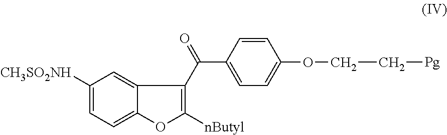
C(C1=CC=C(OCC[Pg])C=C1)(=O)C1=C([nButyl])OC2=CC=C([CH3SO2NH])C=C21
